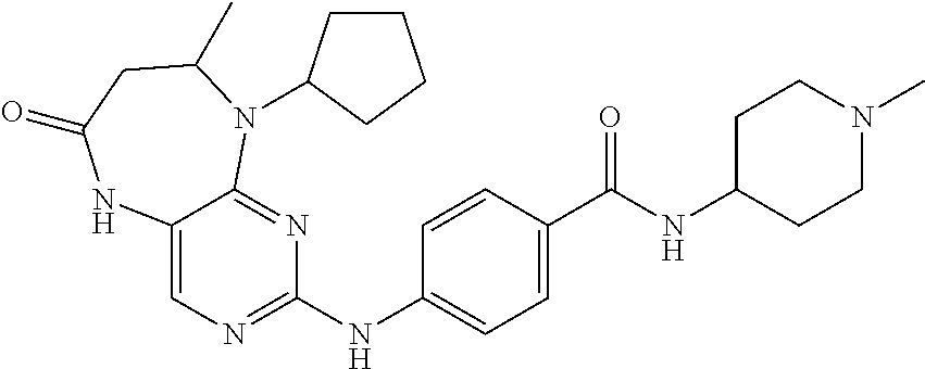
C12=CN=C(NC3=CC=C(C(NC4CCN(C)CC4)=O)C=C3)N=C1N(C1CCCC1)C(C)CC(=O)N2
